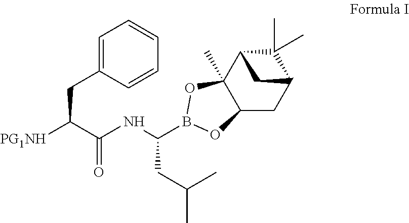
C1=C(CC([PG1NH])C(NC(CC(C)C)B2OC3(C)C4C(C)(C)C(CC3O2)C4)=O)C=CC=C1
